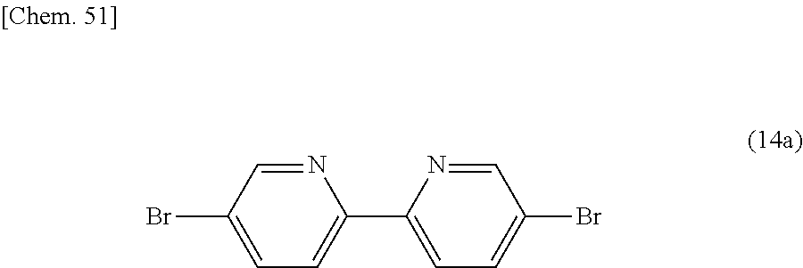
C1=C(Br)C=NC(C2=CC=C(Br)C=N2)=C1
